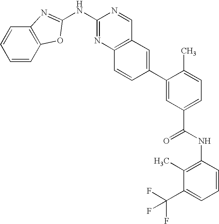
N(C1=NC2=C(C=N1)C=C(C1=CC(C(NC3=C(C)C(C(F)(F)F)=CC=C3)=O)=CC=C1C)C=C2)C1=NC2=C(C=CC=C2)O1
